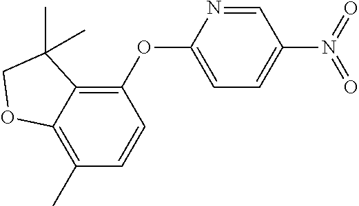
C1(OC2=C3C(=C(C)C=C2)OCC3(C)C)=CC=C(N(=O)=O)C=N1
